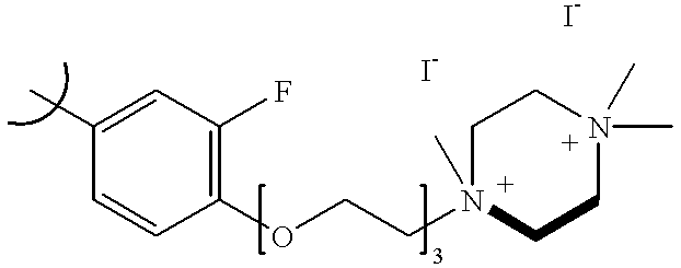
C1(C)=CC(F)=C(OCCN2(C)CCN(C)(C)CC2)C=C1
